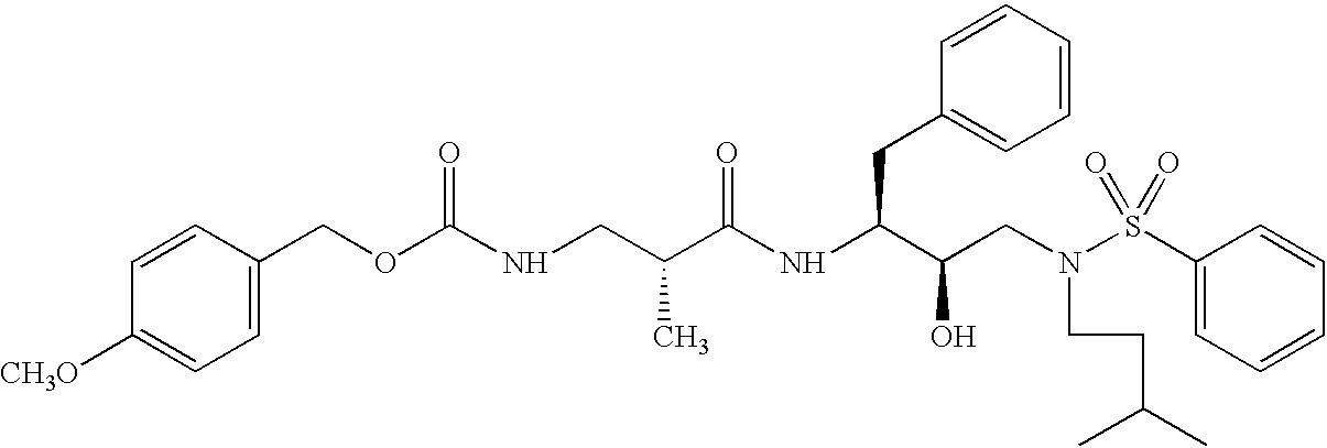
C1(COC(NCC(C(NC(C(CN(S(C2=CC=CC=C2)(=O)=O)CCC(C)C)O)CC2=CC=CC=C2)=O)C)=O)=CC=C([CH3O])C=C1
